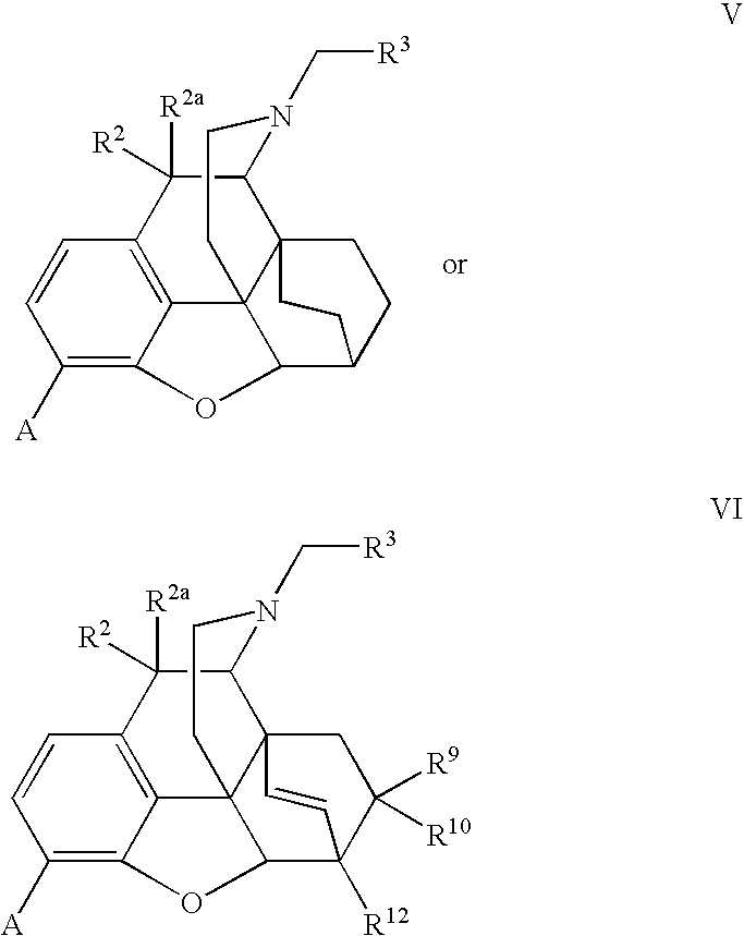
C1([A])=C2C3=C(C=C1)C([R2a])([R2])C1N(C[R3])CCC34C(O2)C2CCC14CC2.C1([A])=C2C3=C(C=C1)C([R2a])([R2])C1N(C[R3])CCC34C(O2)C2([R12])C=CC14CC2([R9])[R10]
